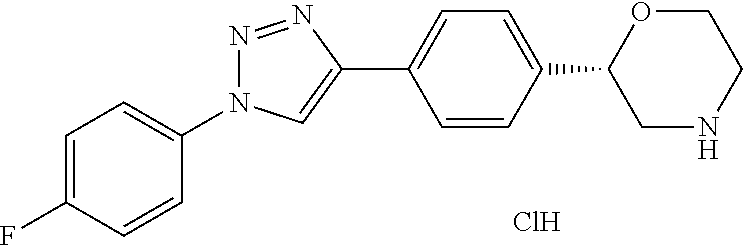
FC1=CC=C(N2N=NC(C3=CC=C(C4CNCCO4)C=C3)=C2)C=C1.Cl
